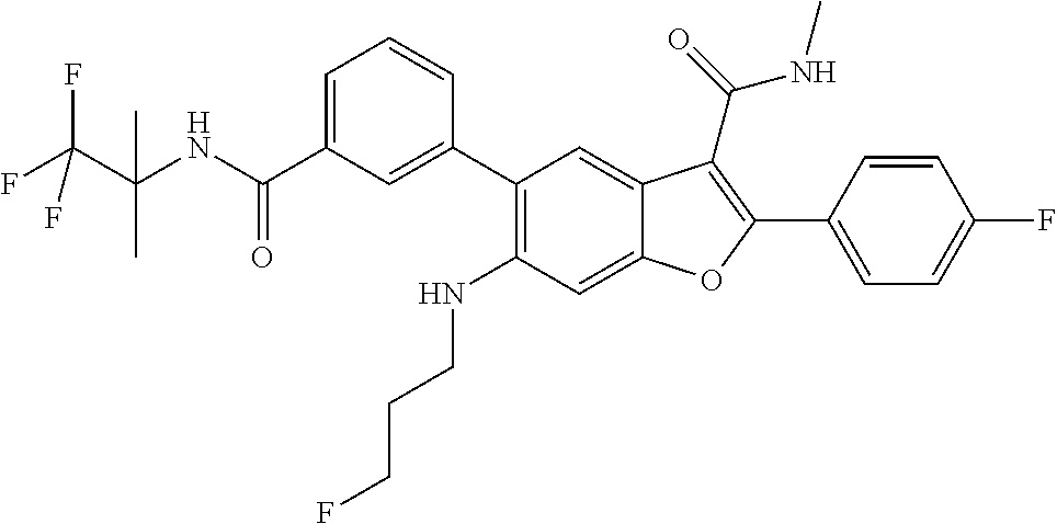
C1=CC(C2=C(C(=O)NC)C3=CC(C4=CC(C(NC(C)(C)C(F)(F)F)=O)=CC=C4)=C(NCCCF)C=C3O2)=CC=C1F
